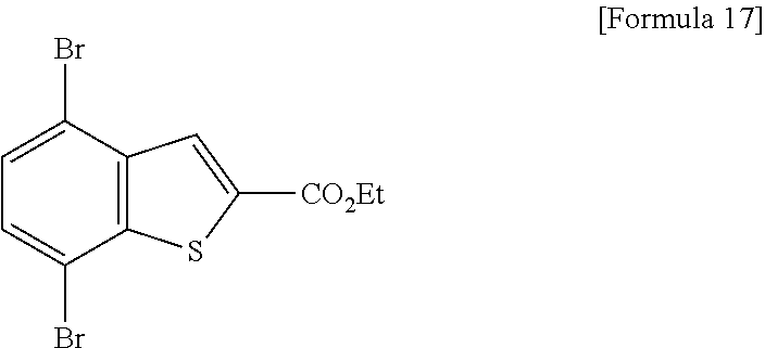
C12=C(C(Br)=CC=C1Br)C=C([CO2Et])S2
